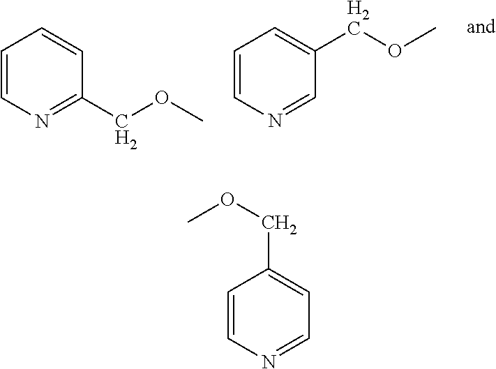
C1=CN=C(COC)C=C1.C1=CN=CC(COC)=C1.C1=CN=CC=C1COC
